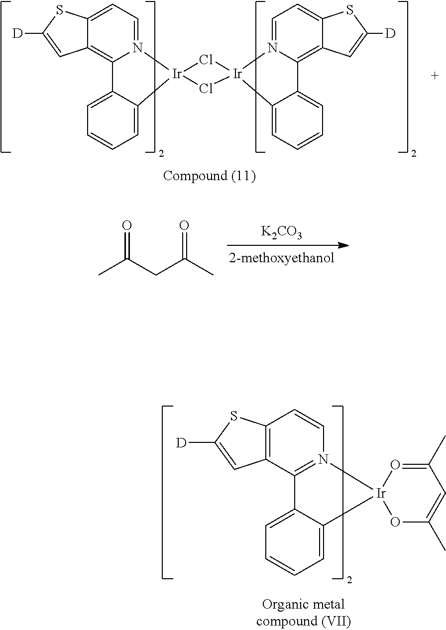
C12=CC=N3C(=C1C=C([D])S2)C1=CC=CC=C1[Ir]31Cl[Ir]2(Cl1)N1=CC=C3C(=C1C1=CC=CC=C12)C=C([D])S3.[K2CO3].CC(CC(C)=O)=O.C12=C(C3=N(C=C1)[Ir]1(C4=CC=CC=C34)OC(C)=CC(C)=O1)C=C([D])S2
